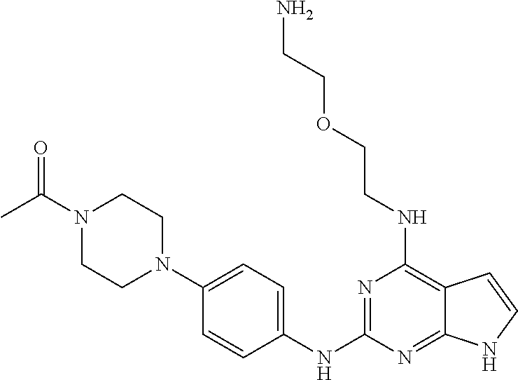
N1=C(NC2=CC=C(N3CCN(C(C)=O)CC3)C=C2)N=C2C(=C1NCCOCCN)C=CN2
